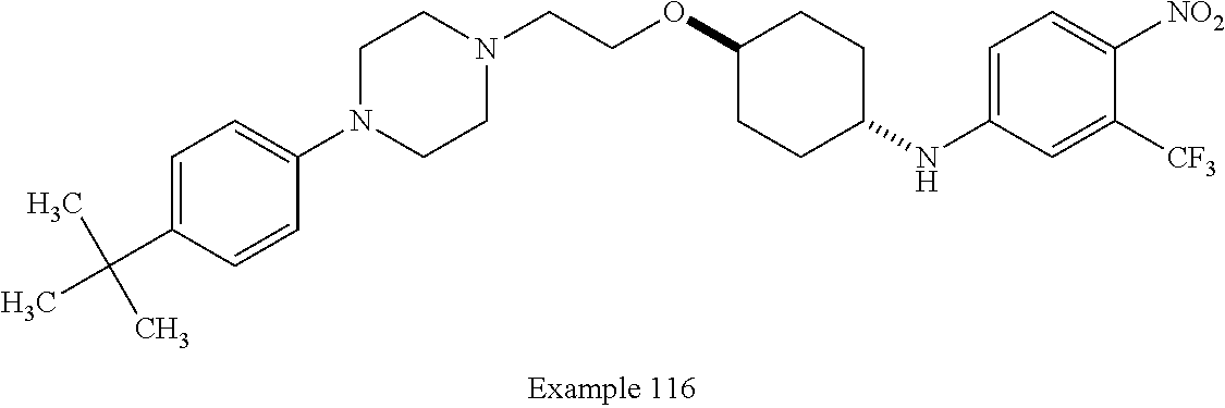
C1=C(C(C)(C)C)C=CC(N2CCN(CCOC3CCC(NC4=CC=C([NO2])C([CF3])=C4)CC3)CC2)=C1
